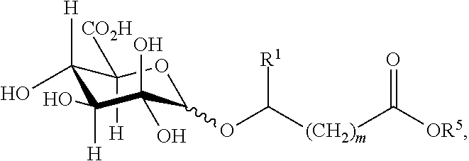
[H]C1([CO2H])C([H])(O)C([H])(O)C(O)(O)C(OC([(CH2)m]C([OR5])=O)[R1])O1
